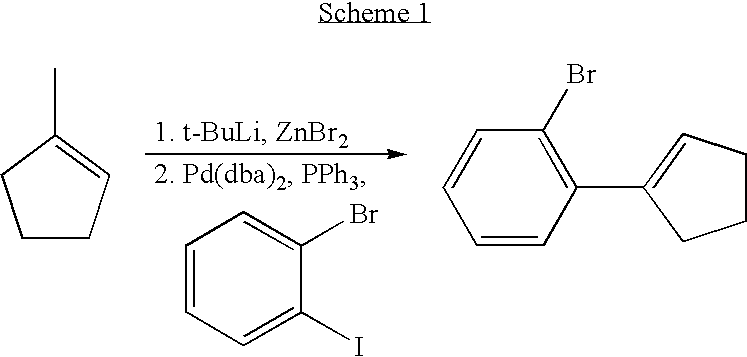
C1CC=C(C)C1.C1=CC=C(I)C(Br)=C1.C1=CC(C2=CCCC2)=C(Br)C=C1
